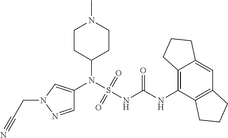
C1(N(S(NC(NC2=C3C(=CC4=C2CCC4)CCC3)=O)(=O)=O)C2=CN(CC#N)N=C2)CCN(C)CC1
